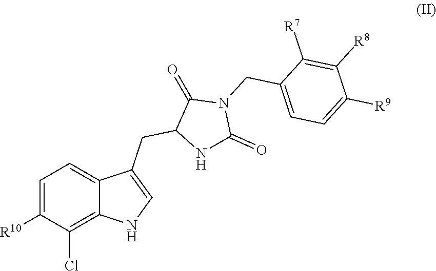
C1=C([R10])C(Cl)=C2C(=C1)C(CC1NC(=O)N(CC3=CC=C([R9])C([R8])=C3[R7])C1=O)=CN2
